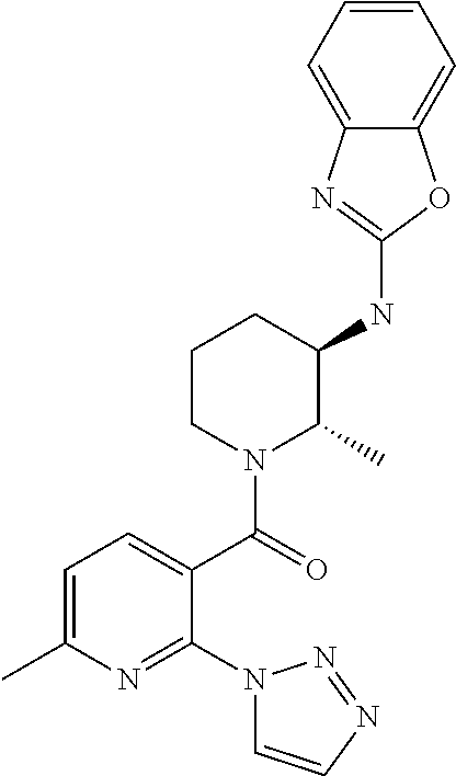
C1(NC2C(C)N(C(=O)C3=CC=C(C)N=C3N3C=CN=N3)CCC2)=NC2=CC=CC=C2O1
